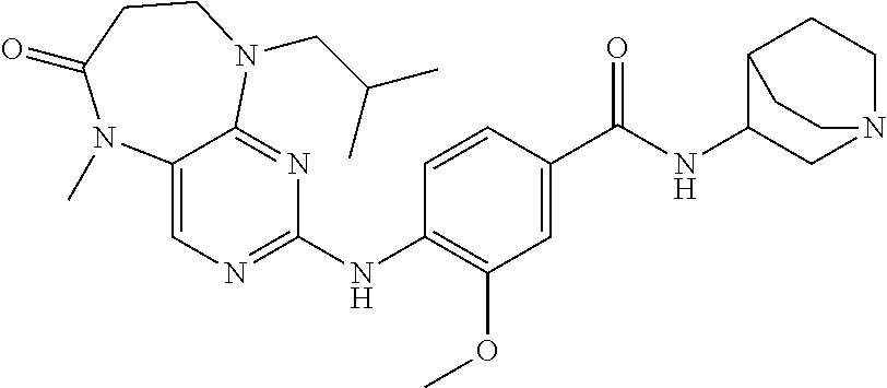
C1(NC2=NC=C3C(=N2)N(CC(C)C)CCC(=O)N3C)=C(OC)C=C(C(NC2CN3CCC2CC3)=O)C=C1
